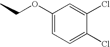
CCOC1=CC=C(Cl)C(Cl)=C1
